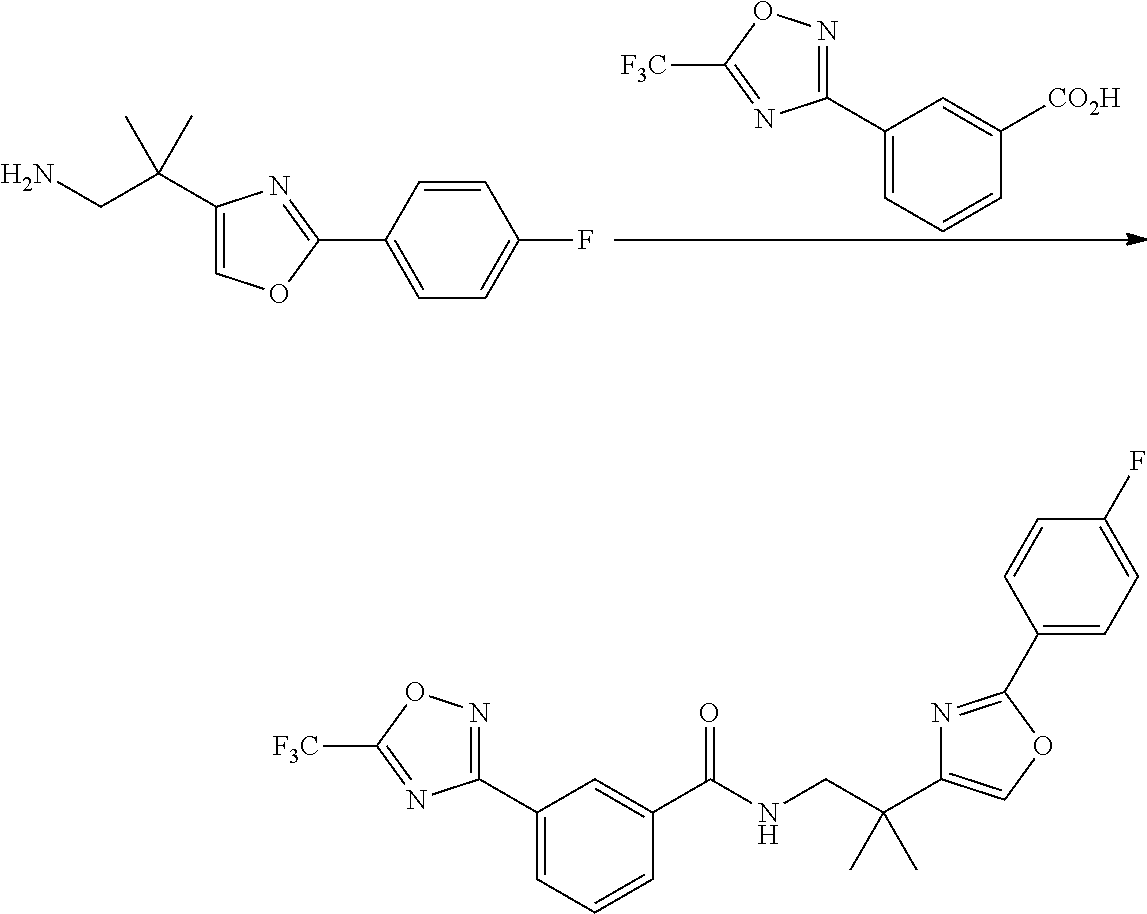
C1(C2=NOC([F3C])=N2)=CC=CC([CO2H])=C1.C1(C(CN)(C)C)=COC(C2=CC=C(F)C=C2)=N1.C1(C2=NOC([F3C])=N2)=CC=CC(C(NCC(C2=COC(C3=CC=C(F)C=C3)=N2)(C)C)=O)=C1
